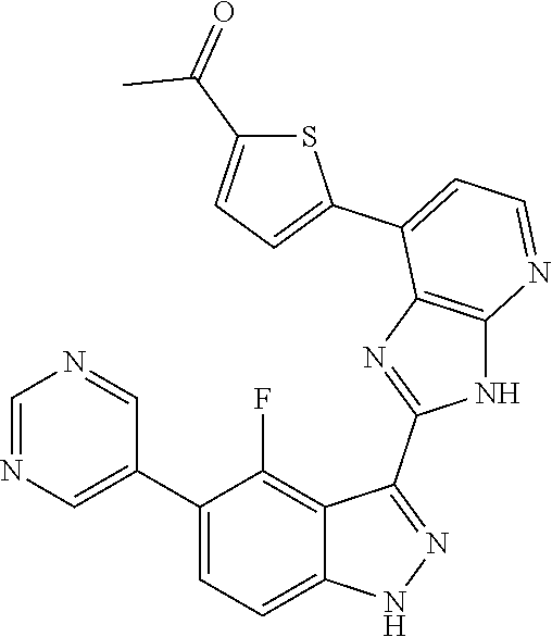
C1=NC=C(C2=CC=C3C(=C2F)C(C2=NC4=C(N2)N=CC=C4C2=CC=C(C(C)=O)S2)=NN3)C=N1
